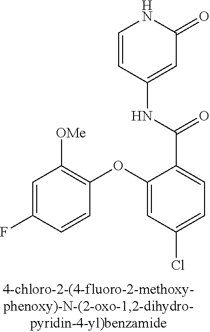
C1=CC(NC(C2=CC=C(Cl)C=C2OC2=C([OMe])C=C(F)C=C2)=O)=CC(=O)N1
